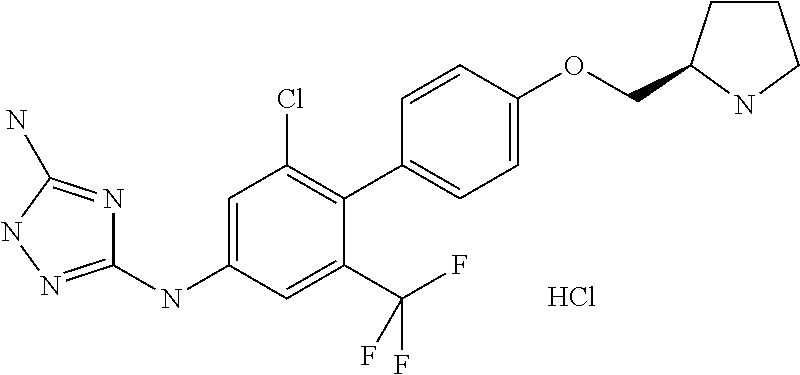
C1=C(OCC2CCCN2)C=CC(C2=C(Cl)C=C(NC3=NNC(N)=N3)C=C2C(F)(F)F)=C1.Cl
